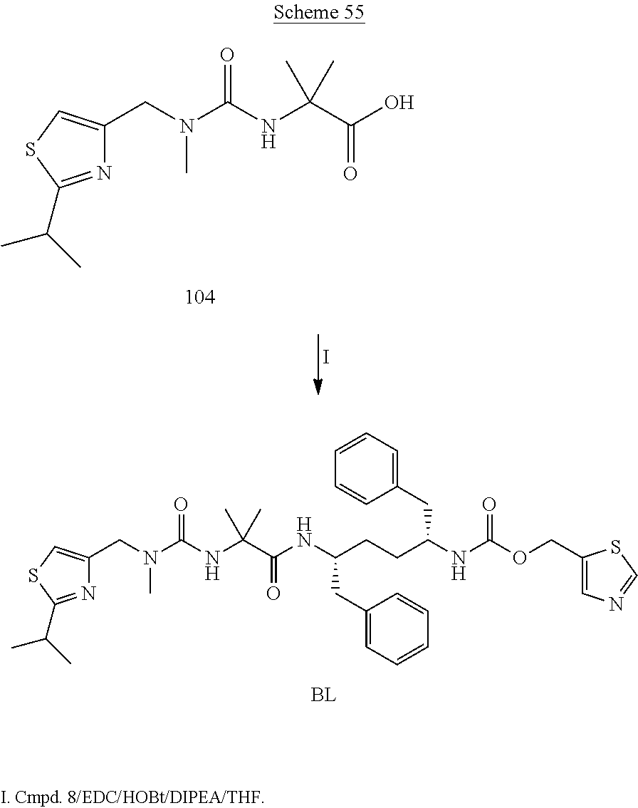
N1=C(C(C)C)SC=C1CN(C(NC(C(O)=O)(C)C)=O)C.I.N1=C(C(C)C)SC=C1CN(C(NC(C(NC(CCC(NC(OCC1=CN=CS1)=O)CC1=CC=CC=C1)CC1=CC=CC=C1)=O)(C)C)=O)C
